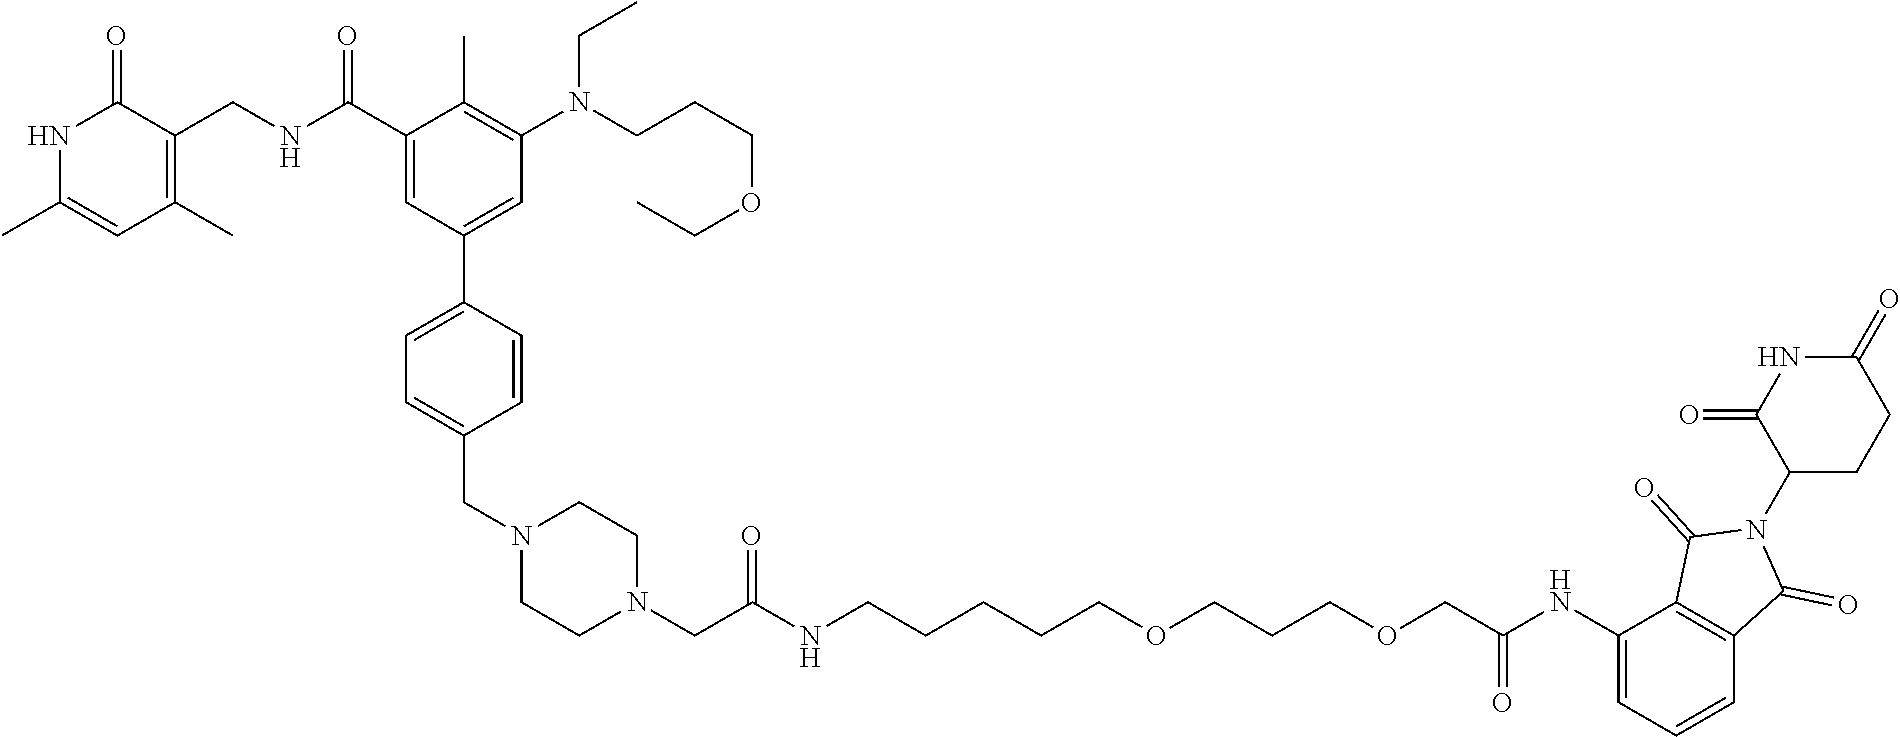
N1C(C)=CC(C)=C(CNC(C2=CC(C3=CC=C(CN4CCN(CC(NCCCCCOCCCOCC(NC5=CC=CC6=C5C(=O)N(C5CCC(=O)NC5=O)C6=O)=O)=O)CC4)C=C3)=CC(N(CCCOCC)CC)=C2C)=O)C1=O
